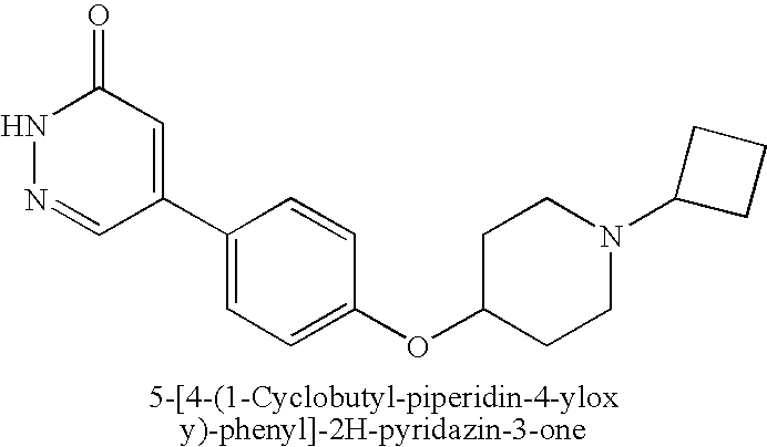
C1(=O)NN=CC(C2=CC=C(OC3CCN(C4CCC4)CC3)C=C2)=C1
